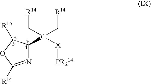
N1=C([R14])OC([R15])C1C(C[R14])([X][PR214])C[R14]
